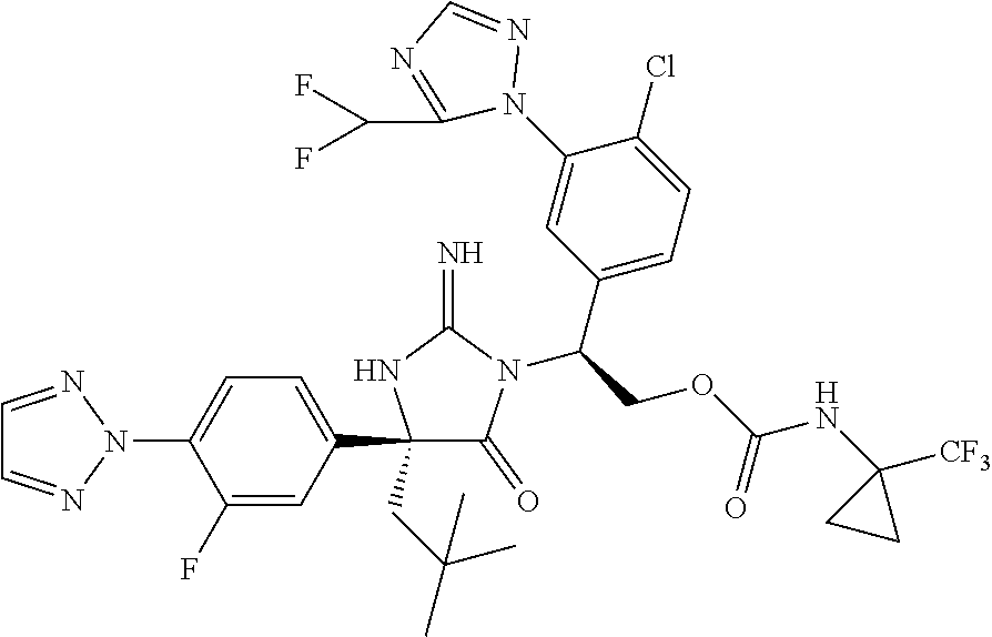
C1(C2=CC=C(N3N=CC=N3)C(F)=C2)(CC(C)(C)C)C(=O)N(C(COC(NC2([CF3])CC2)=O)C2=CC=C(Cl)C(N3N=CN=C3C(F)F)=C2)C(=N)N1
